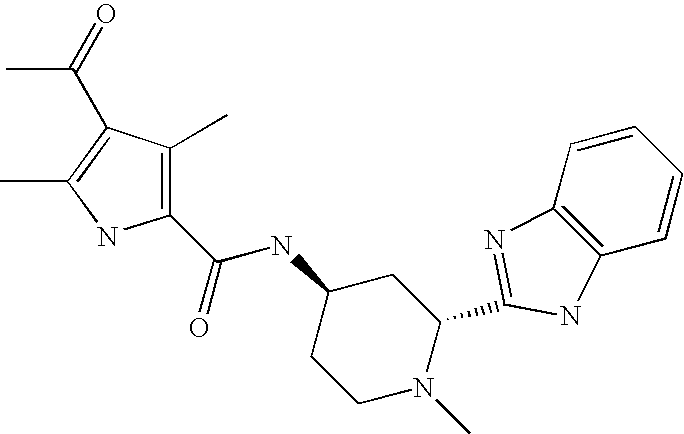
C1(C(=O)NC2CCN(C)C(C3=NC4=C(C=CC=C4)N3)C2)=C(C)C(C(=O)C)=C(C)N1
